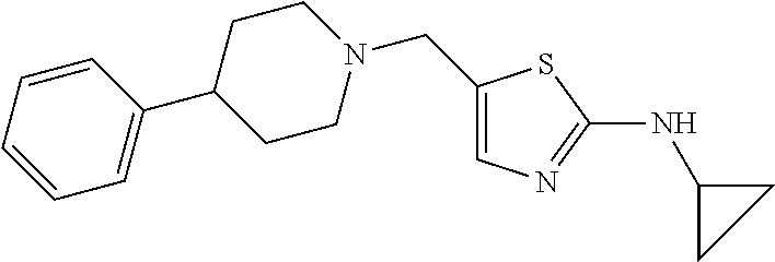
C1(CN2CCC(C3=CC=CC=C3)CC2)=CN=C(NC2CC2)S1
